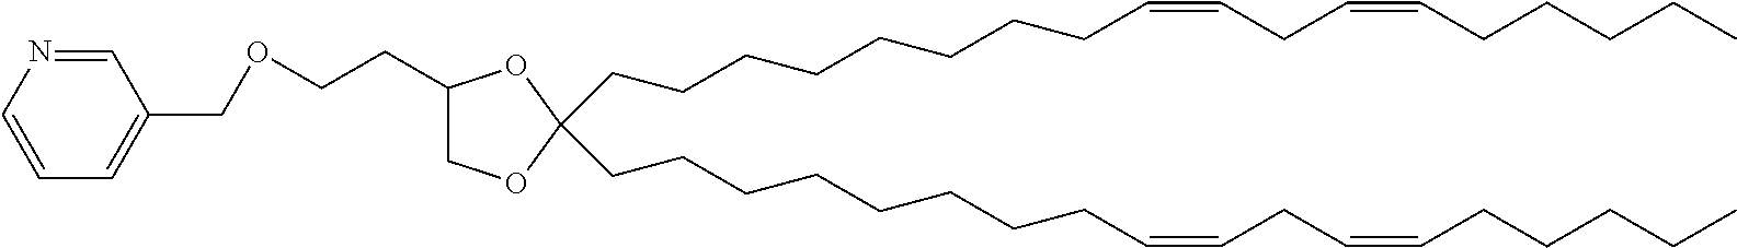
C(CCCCCCCC=CCC=CCCCCC)C1(CCCCCCCCC=CCC=CCCCCC)OCC(CCOCC2=CC=CN=C2)O1
